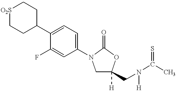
[O2S]1CCC(C2=CC=C(N3CC(CN(C(C)=S)[H])([H])OC3=O)C=C2F)CC1
